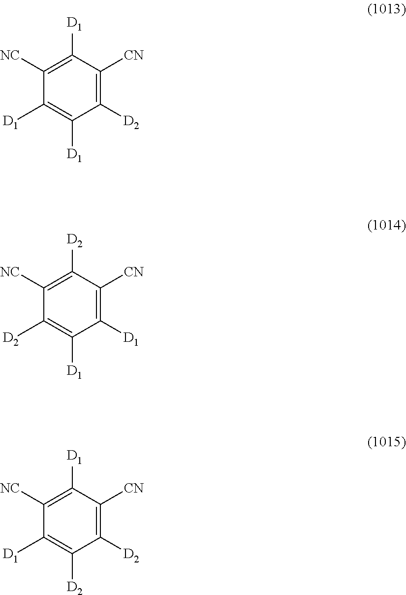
C1([NC])=C([D1])C([CN])=C([D2])C([D1])=C1[D1].C1([NC])=C([D2])C([CN])=C([D1])C([D1])=C1[D2].C1([NC])=C([D1])C([CN])=C([D2])C([D2])=C1[D1]
